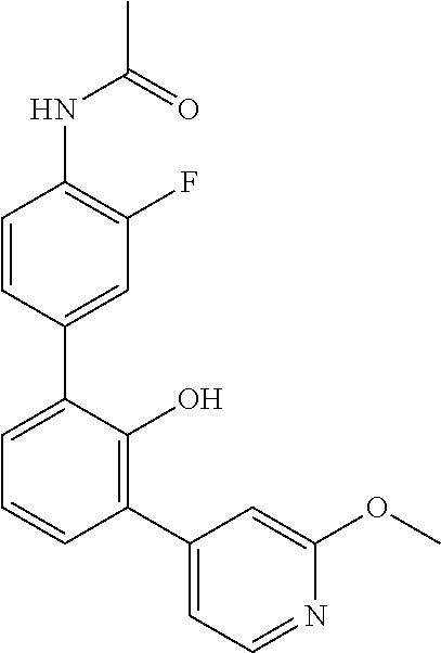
C1=CC(C2=CC=CC(C3=CC=NC(OC)=C3)=C2O)=CC(F)=C1NC(C)=O
